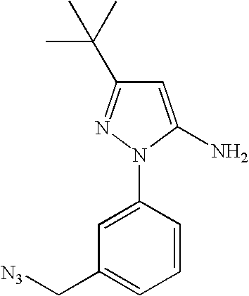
C1=CC(N2C(N)=CC(C(C)(C)C)=N2)=CC(C[N3])=C1
